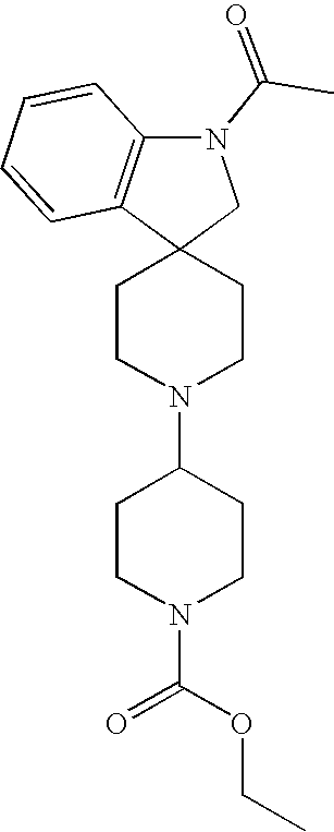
C1CN(C2CCN(C(OCC)=O)CC2)CCC12CN(C(=O)C)C1=C2C=CC=C1
